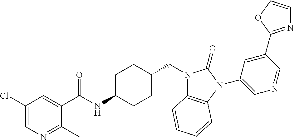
C1(Cl)=CN=C(C)C(C(NC2CCC(CN3C4=C(N(C5=CN=CC(C6=NC=CO6)=C5)C3=O)C=CC=C4)CC2)=O)=C1
